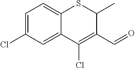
C12=CC(Cl)=CC=C1SC(C)C(C=O)=C2Cl
